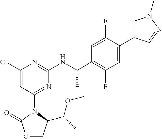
C1=C(C2=CN(C)N=C2)C(F)=CC(C(NC2=NC(Cl)=CC(N3C(C(C)OC)COC3=O)=N2)C)=C1F
